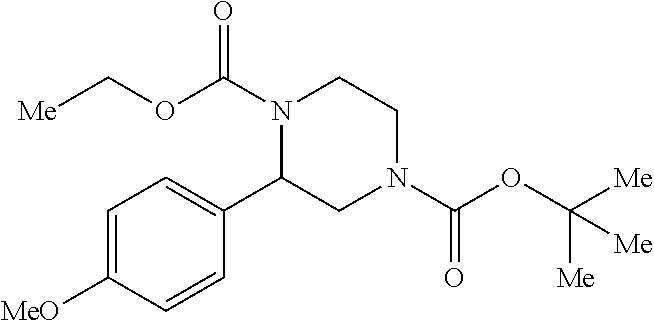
C1=C([MeO])C=CC(C2CN(C(OC([Me])([Me])[Me])=O)CCN2C(OC[Me])=O)=C1
